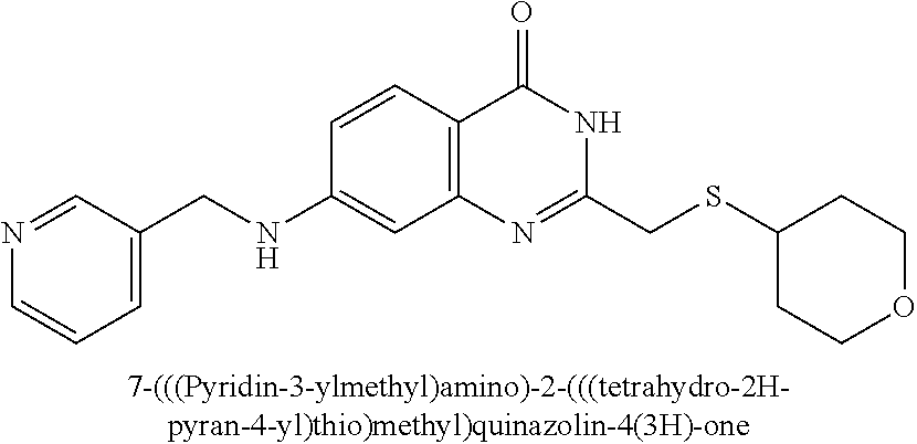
C1(NCC2=CC=CN=C2)=CC2=C(C=C1)C(=O)NC(CSC1CCOCC1)=N2
